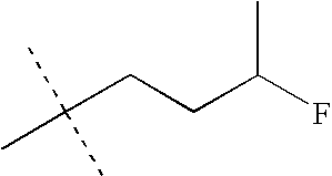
C(CCC(F)C)(C)(C)C
